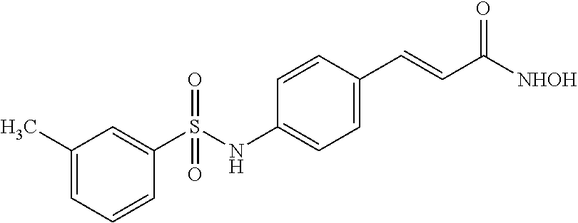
C1(C)=CC=CC(S(NC2=CC=C(C=CC([NHOH])=O)C=C2)(=O)=O)=C1
